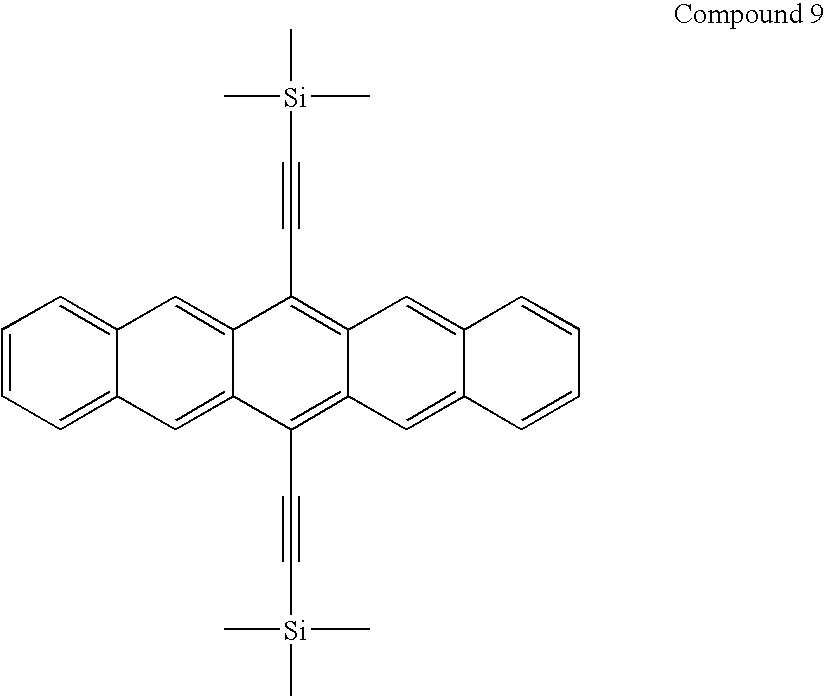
C[Si](C)(C)C#CC1=C2C(=C(C#C[Si](C)(C)C)C3=CC4=CC=CC=C4C=C13)C=C1C(=C2)C=CC=C1
